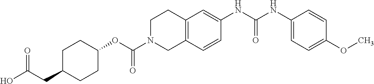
C1C(CC(O)=O)CCC(OC(N2CC3=C(CC2)C=C(NC(NC2=CC=C(OC)C=C2)=O)C=C3)=O)C1
